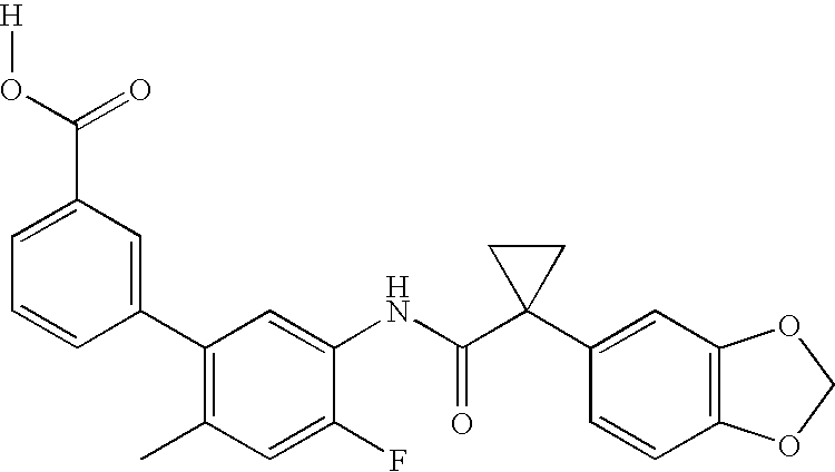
C1(NC(C2(C3=CC4=C(C=C3)OCO4)CC2)=O)=CC(C2=CC(C(O[H])=O)=CC=C2)=C(C)C=C1F
